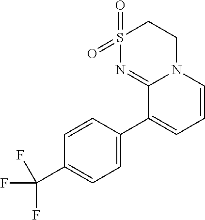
C1S(=O)(=O)N=C2N(C1)C=CC=C2C1=CC=C(C(F)(F)F)C=C1
